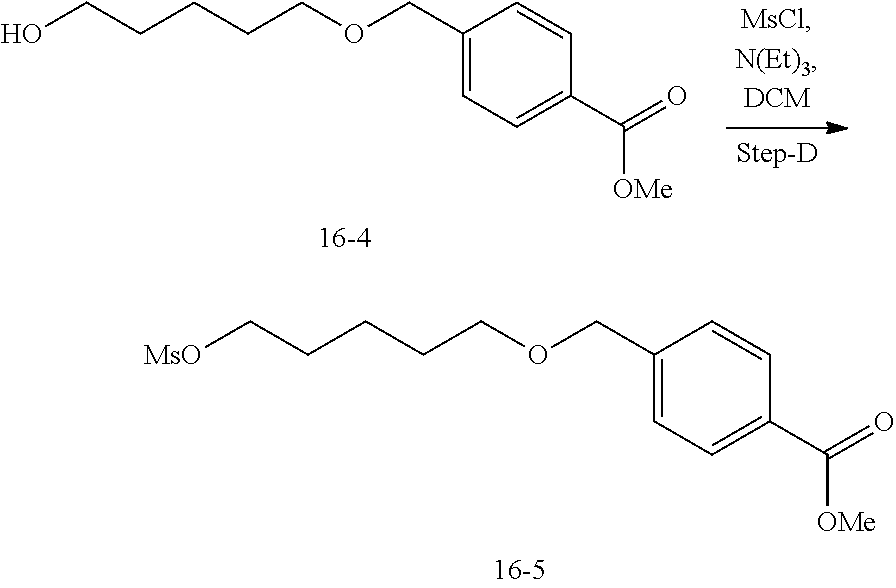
OCCCCCOCC1=CC=C(C(=O)[OMe])C=C1.[MsO]CCCCCOCC1=CC=C(C(=O)[OMe])C=C1
